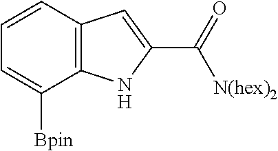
C1=CC=C([Bpin])C2=C1C=C(C(=O)[N(hex)2])N2
